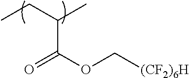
CCC(C)C(=O)OC[(CF2)6H]
